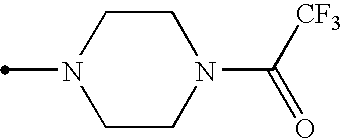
C1CN(C)CCN1C([CF3])=O
